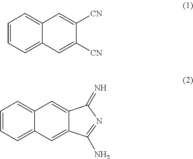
C1=CC=C2C(=C1)C=C([CN])C([CN])=C2.C1=CC=C2C(=C1)C=C1C(=C2)C(N)=NC1=N
